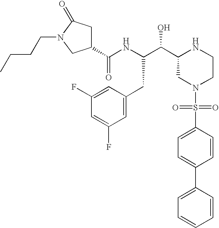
C1(C(NC(C(C2CN(S(=O)(=O)C3=CC=C(C4=CC=CC=C4)C=C3)CCN2)O)CC2=CC(F)=CC(F)=C2)=O)CC(=O)N(CCCC)C1
